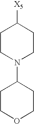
C1CN(C2CCOCC2)CCC1[X5]
